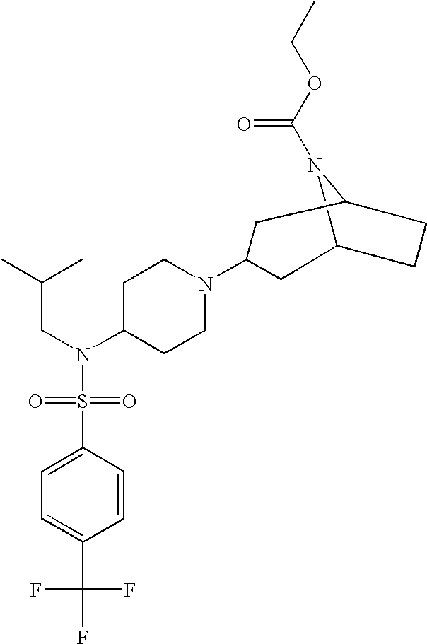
C12N(C(OCC)=O)C(CC1)CC(N1CCC(N(CC(C)C)S(C3=CC=C(C(F)(F)F)C=C3)(=O)=O)CC1)C2
